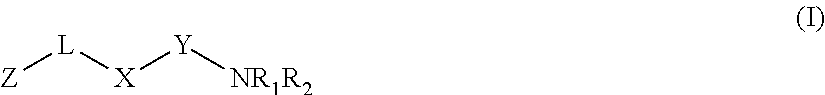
[Z][L][X][Y][NR1R2]
